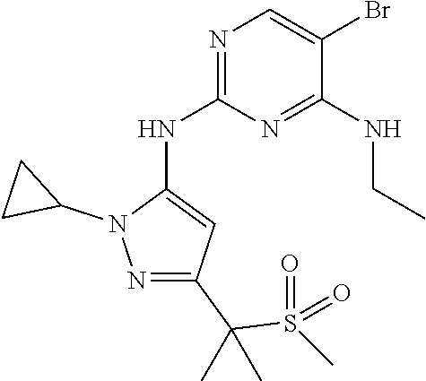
CS(=O)(=O)C(C1=NN(C2CC2)C(NC2=NC=C(Br)C(NCC)=N2)=C1)(C)C
